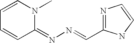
C1=CN(C)C(=NN=CC2=NC=CN2)C=C1
